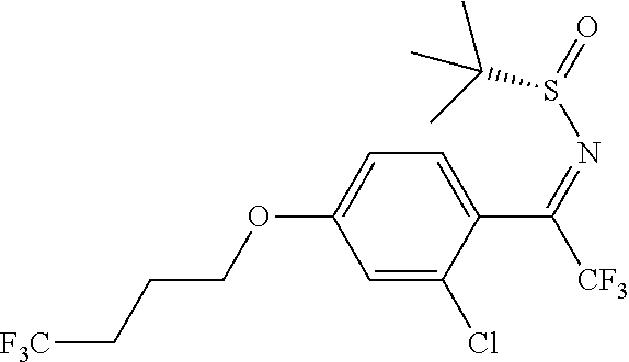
[CF3]C(=NS(=O)C(C)(C)C)C1=CC=C(OCCC[F3C])C=C1Cl
